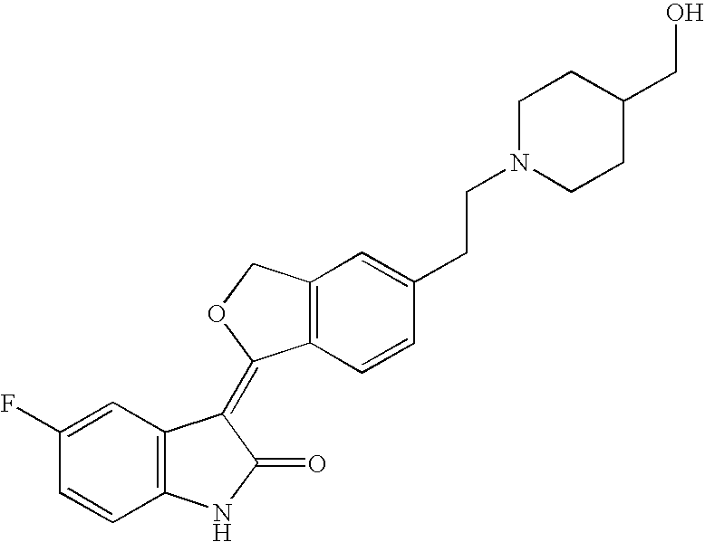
C1=C(F)C=CC2=C1C(=C1C3=C(CO1)C=C(CCN1CCC(CO)CC1)C=C3)C(=O)N2
